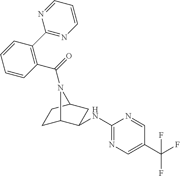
C1C2C(NC3=NC=C(C(F)(F)F)C=N3)CC(C1)N2C(=O)C1=C(C2=NC=CC=N2)C=CC=C1
